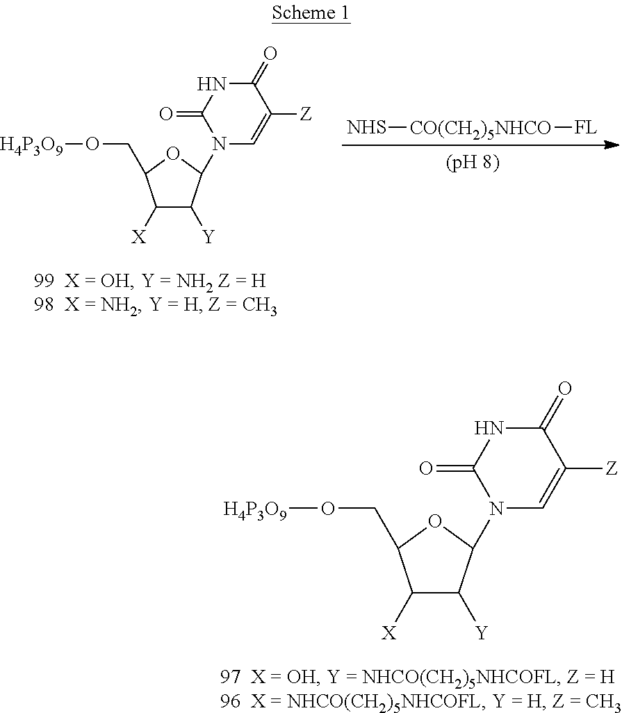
[NHS][CO(CH2)5NHCO][FL].C1([X])C([Y])C(N2C=C([Z])C(=O)NC2=O)OC1CO[H4P3O9].C1([X])C([Y])C(N2C=C([Z])C(=O)NC2=O)OC1CO[H4P3O9]
